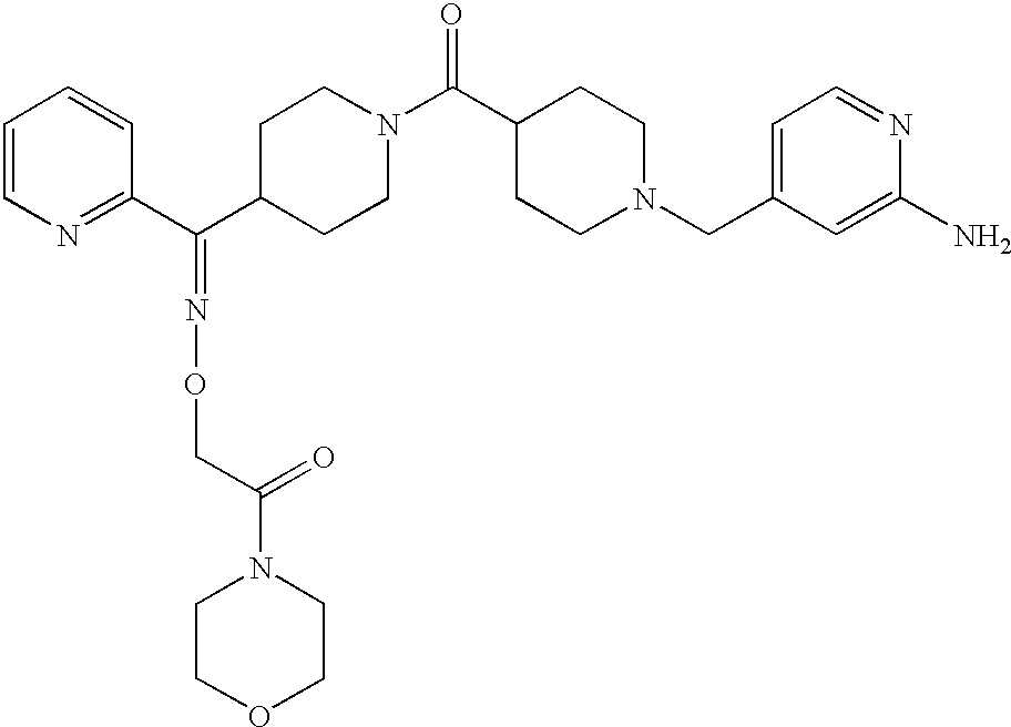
C1=CN=C(C(C2CCN(C(C3CCN(CC4=CC=NC(N)=C4)CC3)=O)CC2)=NOCC(N2CCOCC2)=O)C=C1
